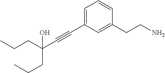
C(C#CC1=CC=CC(CCN)=C1)(CCC)(O)CCC
